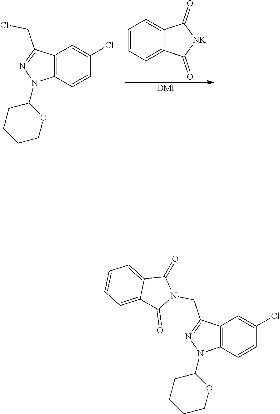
C1=CC=C2C(=C1)C(=O)[NK]C2=O.[DMF].C12=C(C=CC(Cl)=C1)N(C1CCCCO1)N=C2CCl.C12=C(C=CC(Cl)=C1)N(C1CCCCO1)N=C2CN1C(=O)C2=CC=CC=C2C1=O
